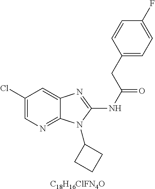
C1(Cl)=CN=C2C(=C1)N=C(NC(=O)CC1=CC=C(F)C=C1)N2C1CCC1.[C18H16ClFN4O]
